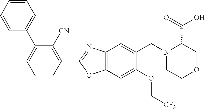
C1(C2=CC=CC=C2)=CC=CC(C2=NC3=C(O2)C=C(OC[CF3])C(CN2CCOCC2C(O)=O)=C3)=C1[CN]
